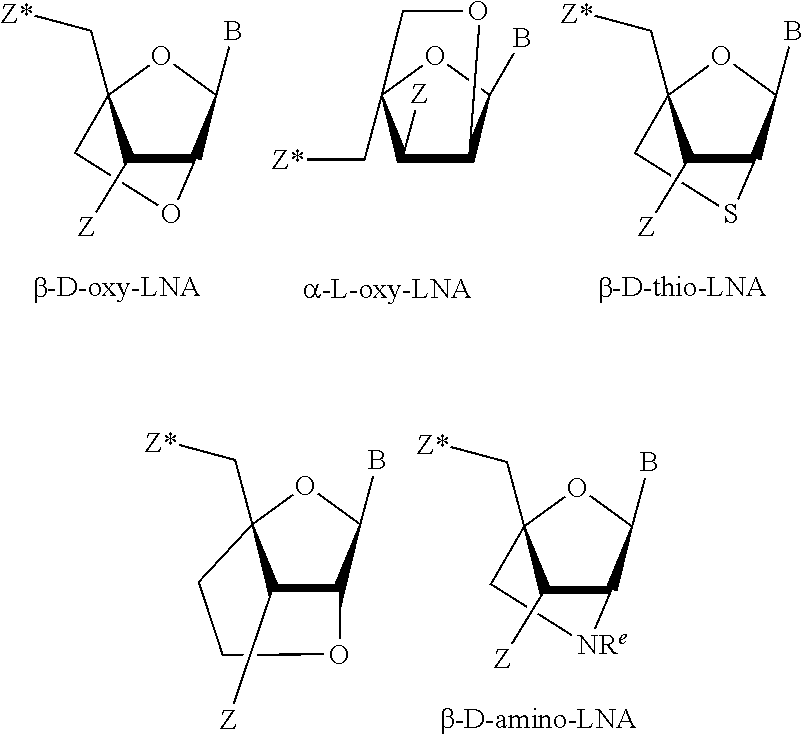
C1OC2C([Z])C1(C[Z*])OC2B.C(C12C([Z])C(C(B)O1)OC2)[Z*].C1SC2C([Z])C1(C[Z*])OC2B.O1C2C([Z])C(C[Z*])(OC2B)CC1.C1[NRe]C2C([Z])C1(C[Z*])OC2B
